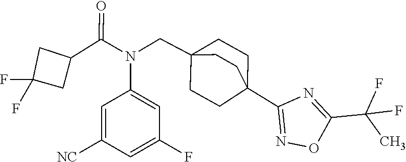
N(C(C1CC(F)(F)C1)=O)(CC12CCC(C3=NOC(C(C)(F)F)=N3)(CC1)CC2)C1=CC(F)=CC([NC])=C1
